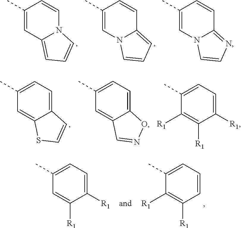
C1(C)=CC2=CC=CN2C=C1.C1(C)=CN2C(=CC=C2)C=C1.C1(C)=CN2C(=NC=C2)C=C1.C1(C)=CC=C2C(=C1)SC=C2.C1(C)=CC=C2C(=C1)C=NO2.C1(C)=CC=C([R1])C([R1])=C1[R1].C1(C)=CC=C([R1])C([R1])=C1.C1(C)=CC=CC([R1])=C1[R1]
